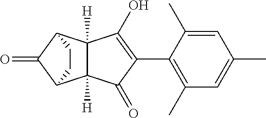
C12([H])C([H])(C3C(=O)C1CC3)C(O)=C(C1=C(C)C=C(C)C=C1C)C2=O
